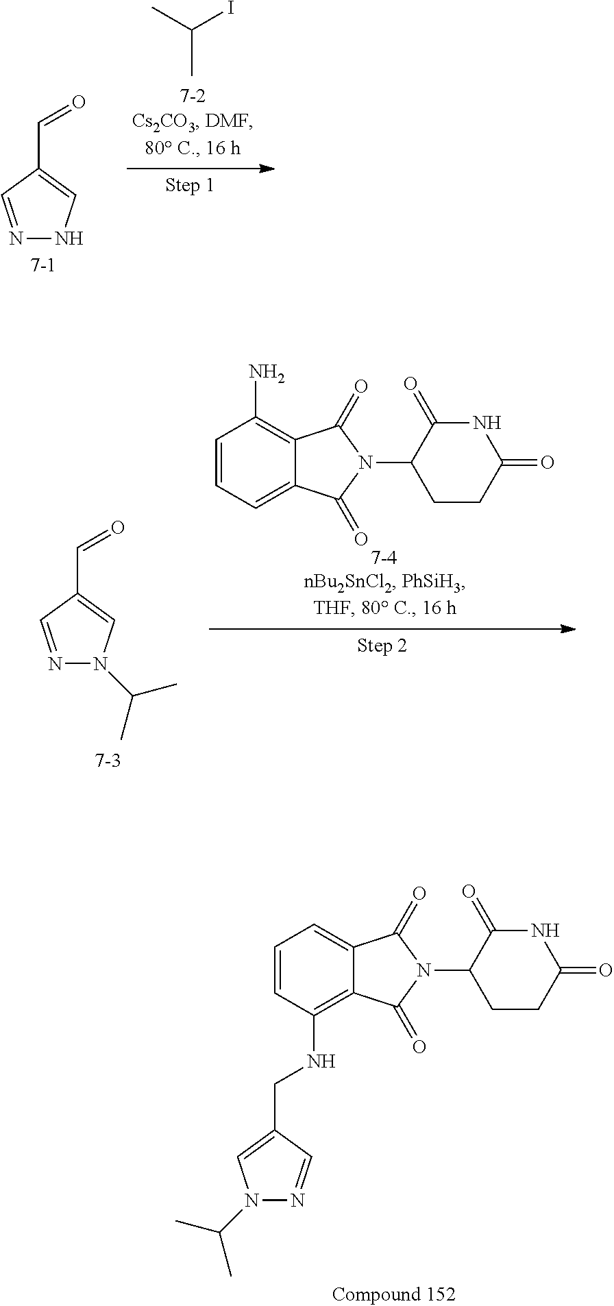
N1=CC(C=O)=CN1C(C)C.C1=CC=C2C(=C1N)C(=O)N(C1CCC(=O)NC1=O)C2=O.C1=CC(NCC2=CN(C(C)C)N=C2)=C2C(=C1)C(=O)N(C1CCC(=O)NC1=O)C2=O.N1=CC(C=O)=CN1.CC(I)C
